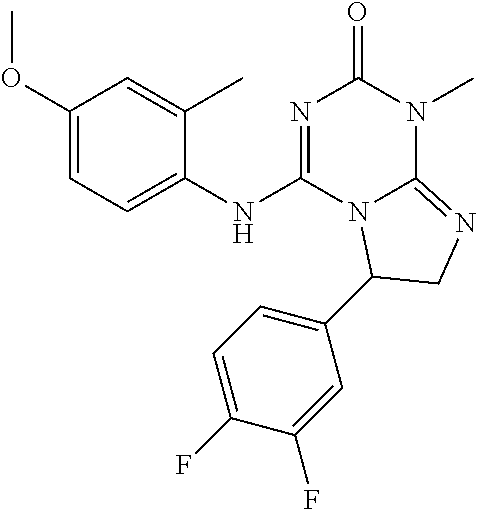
C1(OC)=CC=C(NC2=NC(=O)N(C)C3=NCC(C4=CC=C(F)C(F)=C4)N23)C(C)=C1
